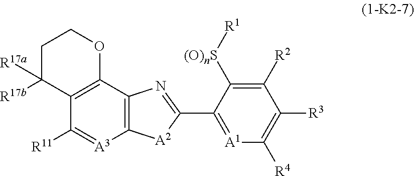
C12=C(C3=C(C([R11])=[A3]1)C([R17a])([R17b])CCO3)N=C(C1=[A1]C([R4])=C([R3])C([R2])=C1[(O)nS][R1])[A2]2
